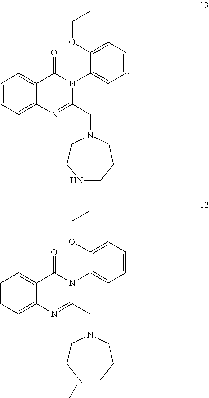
C1=CC=C2C(=C1)C(=O)N(C1=CC=CC=C1OCC)C(CN1CCNCCC1)=N2.C1=CC=C2C(=C1)C(=O)N(C1=CC=CC=C1OCC)C(CN1CCN(C)CCC1)=N2
